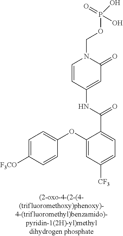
C1=C([F3CO])C=CC(OC2=CC([CF3])=CC=C2C(NC2=CC(=O)N(COP(O)(O)=O)C=C2)=O)=C1
